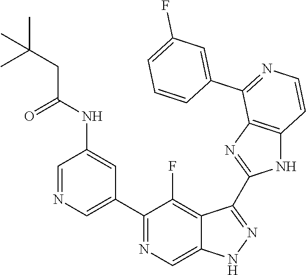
C1=NC=C(C2=NC=C3C(=C2F)C(C2=NC4=C(N2)C=CN=C4C2=CC(F)=CC=C2)=NN3)C=C1NC(CC(C)(C)C)=O
